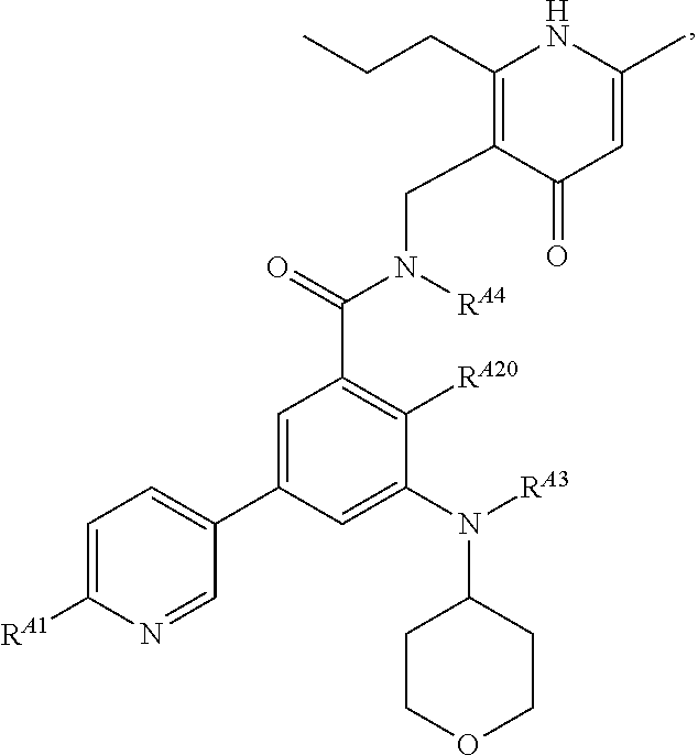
C1(CN(C(C2=C([RA20])C(N(C3CCOCC3)[RA3])=CC(C3=CC=C([RA1])N=C3)=C2)=O)[RA4])=C(CCC)NC(C)=CC1=O
